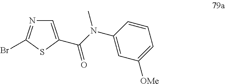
BrC1=NC=C(C(N(C2=CC([OMe])=CC=C2)C)=O)S1
